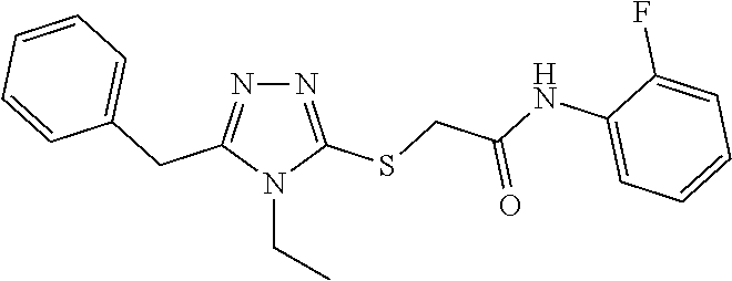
N1=C(SCC(NC2=CC=CC=C2F)=O)N(CC)C(CC2=CC=CC=C2)=N1
